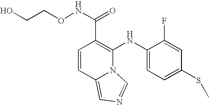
C1=CC2=CN=CN2C(NC2=CC=C(SC)C=C2F)=C1C(NOCCO)=O
